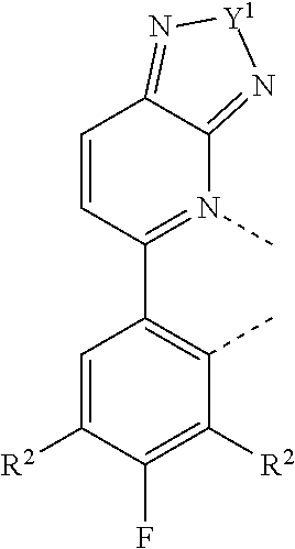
C1(C2=C(C)C([R2])=C(F)C([R2])=C2)=N(C)C2=N[Y1]N=C2C=C1
